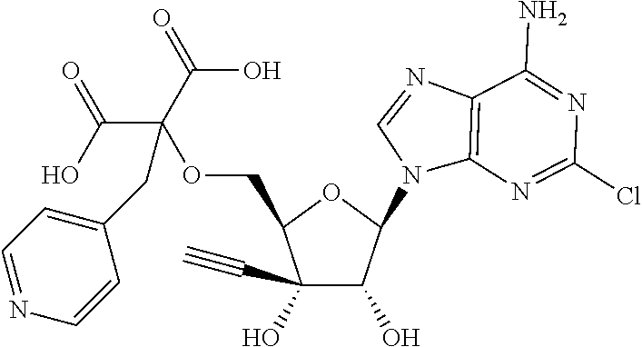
C1(C#C)(O)C(O)C(N2C3=C(N=C2)C(N)=NC(Cl)=N3)OC1COC(CC1=CC=NC=C1)(C(=O)O)C(O)=O
